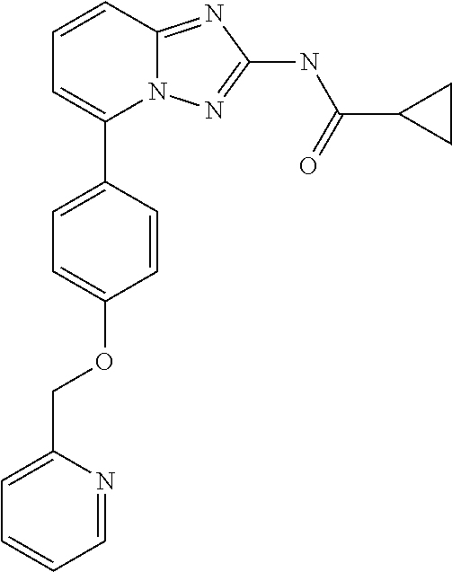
C1=CC2=NC(NC(C3CC3)=O)=NN2C(C2=CC=C(OCC3=CC=CC=N3)C=C2)=C1
